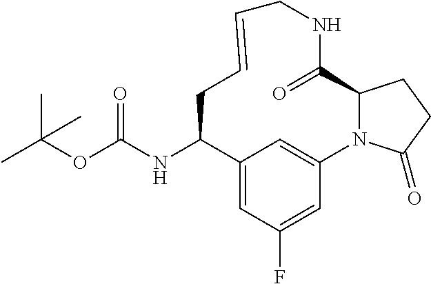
CC(OC(NC1C2=CC(F)=CC(=C2)N2C(C(=O)NCC=CC1)CCC2=O)=O)(C)C
